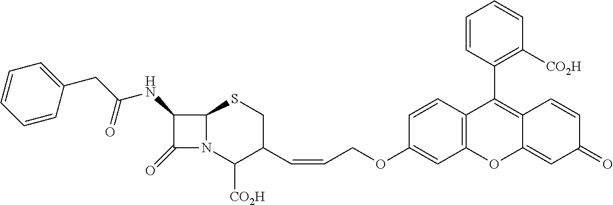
C12=C(C=CC(OCC=CC3CSC4N(C3[CO2H])C(=O)C4NC(=O)CC3=CC=CC=C3)=C1)C(C1=C([CO2H])C=CC=C1)=C1C(=CC(=O)C=C1)O2
